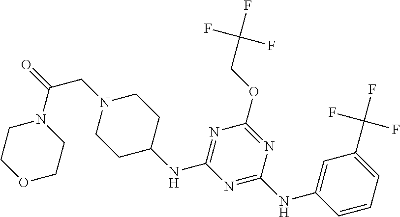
N1(CC(N2CCOCC2)=O)CCC(NC2=NC(OCC(F)(F)F)=NC(NC3=CC(C(F)(F)F)=CC=C3)=N2)CC1
